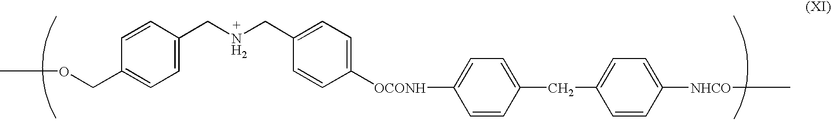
COCC1=CC=C(CNCC2=CC=C([OCONH]C3=CC=C(CC4=CC=C([NHCO]C)C=C4)C=C3)C=C2)C=C1
